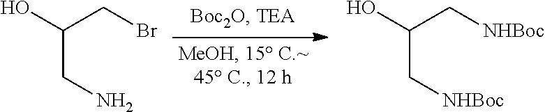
OC(CBr)CN.OC(C[NHBoc])C[NHBoc]
